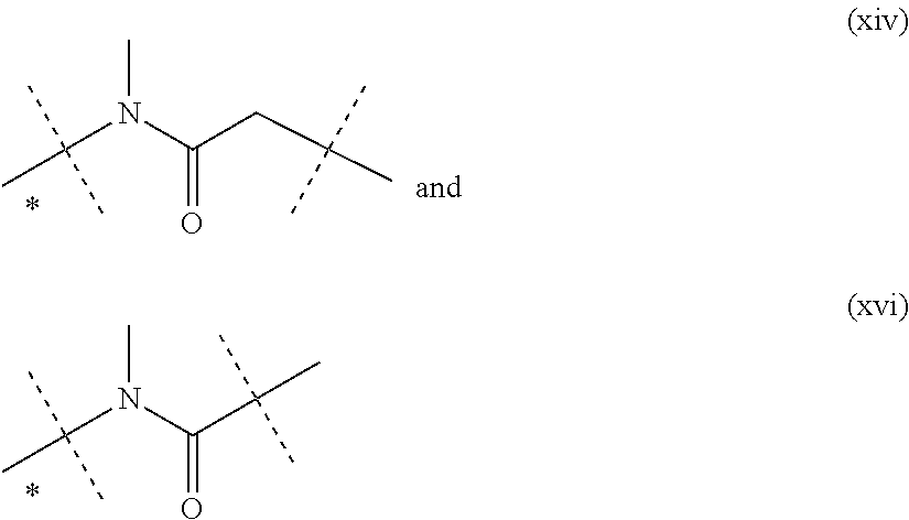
C(=O)(C(C)(C)C)N(C(C)(C)C)C.C(=O)(CC(C)(C)C)N(C(C)(C)C)C
